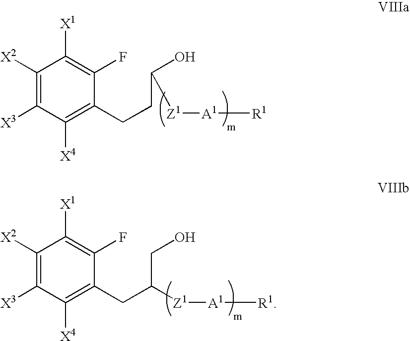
C1([X2])=C([X3])C([X4])=C(CCC(O)[Z1][A1][R1])C(F)=C1[X1].C1([X2])=C([X3])C([X4])=C(CC(CO)[Z1][A1][R1])C(F)=C1[X1]
